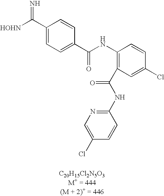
C(=N)(C1=CC=C(C(=O)NC2=C(C(NC3=NC=C(Cl)C=C3)=O)C=C(Cl)C=C2)C=C1)[HOHN]
